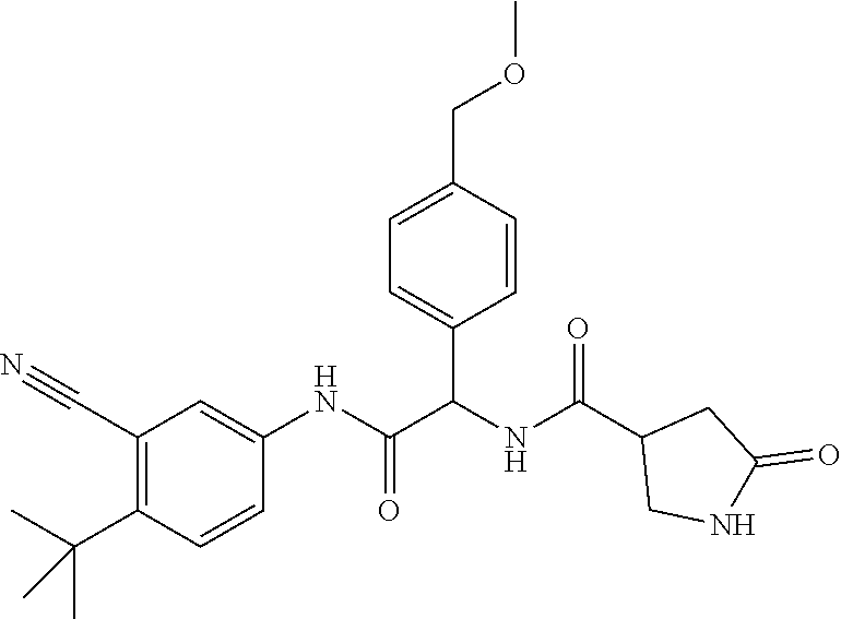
C1(C#N)=C(C(C)(C)C)C=CC(NC(=O)C(NC(C2CNC(=O)C2)=O)C2=CC=C(COC)C=C2)=C1
